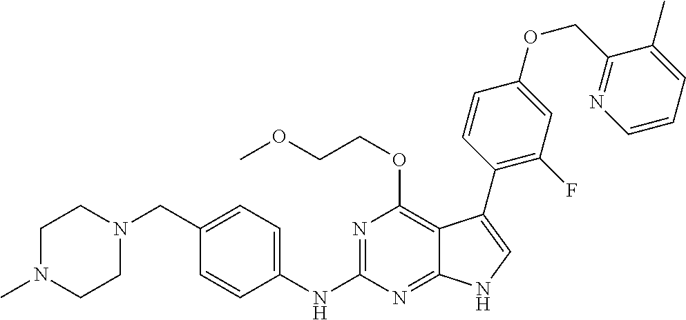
C1N(C)CCN(CC2=CC=C(NC3=NC(OCCOC)=C4C(=N3)NC=C4C3=C(F)C=C(OCC4=NC=CC=C4C)C=C3)C=C2)C1
